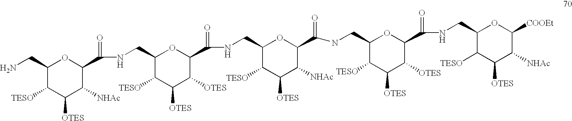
C1(CN)C([TESO])C([OTES])C([NHAc])C(C(=O)NCC2C([TESO])C([OTES])C([OTES])C(C(=O)NCC3C([TESO])C([OTES])C([NHAc])C(C(=O)NCC4C([TESO])C([OTES])C([OTES])C(C(NCC5C([TESO])C([OTES])C([NHAc])C([COOEt])O5)=O)O4)O3)O2)O1
